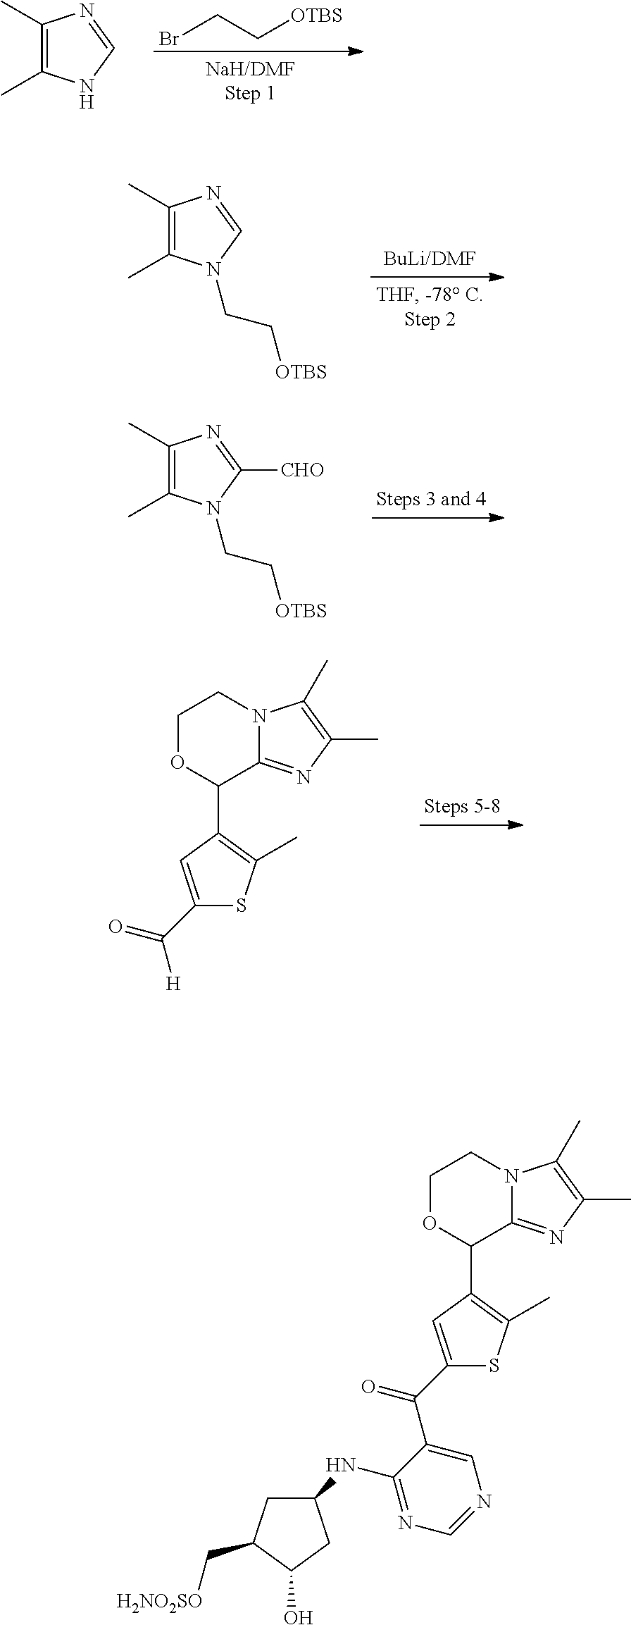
C1(C)=C(C)NC=N1.BrCC[OTBS].C1(C)=C(C)N(CC[OTBS])C=N1.C1(C)=C(C)N(CC[OTBS])C([CHO])=N1.C1OC(C2=C(C)SC(C(=O)[H])=C2)C2=NC(C)=C(C)N2C1.C1OC(C2=C(C)SC(C(=O)C3=CN=CN=C3NC3CC(C[H2NO2SO])C(O)C3)=C2)C2=NC(C)=C(C)N2C1
